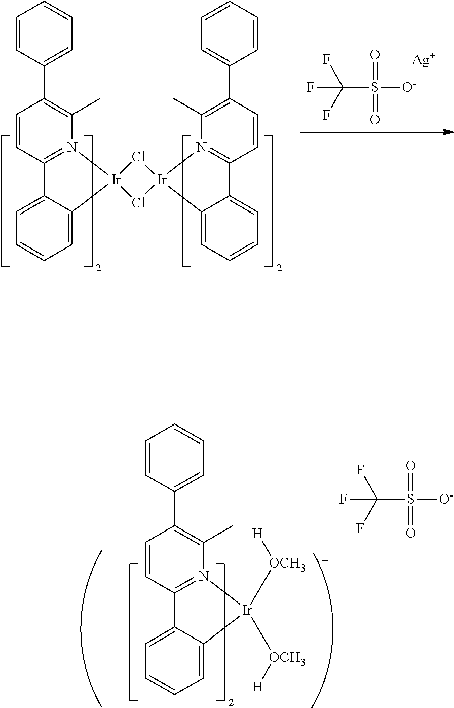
C1=CC2=N(C(C)=C1C1=CC=CC=C1)[Ir]([OCH3][H])([OCH3][H])C1=CC=CC=C21.FC(F)(F)S([O-])(=O)=O.C1=CC2=N([Ir]3(C4=CC=CC=C24)Cl[Ir]2(N4=C(C=CC(C5=CC=CC=C5)=C4C)C4=CC=CC=C42)Cl3)C(C)=C1C1=CC=CC=C1.FC(F)(F)S([O-])(=O)=O.[Ag]
